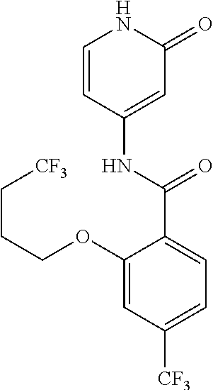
C1=CC(NC(=O)C2=CC=C([CF3])C=C2OCCC[CF3])=CC(=O)N1
